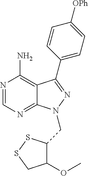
N1=CN=C2C(=C1N)C(C1=CC=C([OPh])C=C1)=NN2CC1C(OC)CSS1
